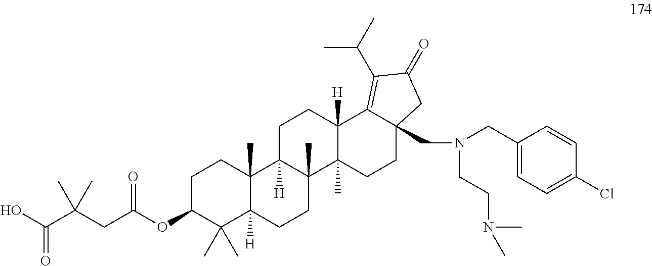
C1C(OC(CC(C(O)=O)(C)C)=O)C(C)(C)C2([H])C(C)(C1)C1([H])C(C)(CC2)C2(C)C([H])(CC1)C1=C(C(C)C)C(=O)CC1(CN(CC1=CC=C(Cl)C=C1)CCN(C)C)CC2
